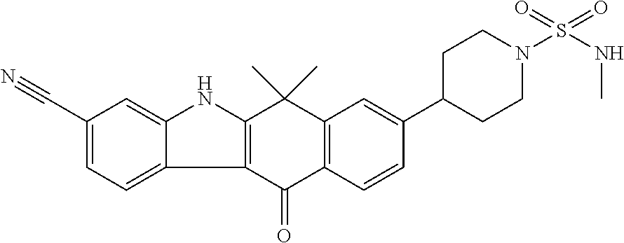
C12=C(C(=O)C3=C(C1(C)C)C=C(C1CCN(S(=O)(=O)NC)CC1)C=C3)C1=CC=C(C#N)C=C1N2
